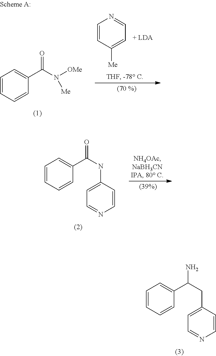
C1=CC=CC(C(N([OMe])[Me])=O)=C1.C1=CC([Me])=CC=N1.C1=CC=CC(C(NC2=CC=NC=C2)=O)=C1.C1=CC=CC(C(CC2=CC=NC=C2)N)=C1
